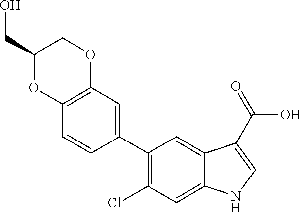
C1(C2=C(Cl)C=C3C(=C2)C(C(=O)O)=CN3)=CC2=C(C=C1)OC(CO)CO2
